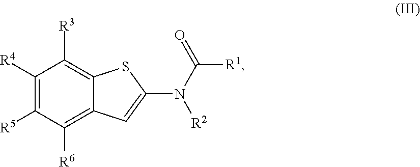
C1([R4])=C([R5])C([R6])=C2C(=C1[R3])SC(N(C(=O)[R1])[R2])=C2
